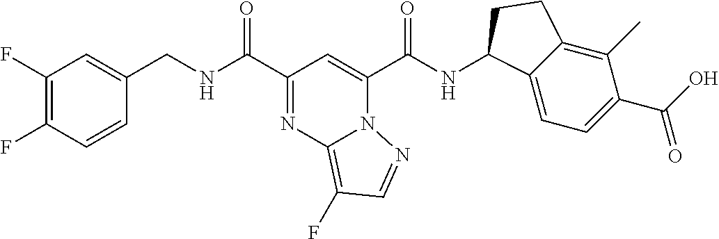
C(NC(C1=NC2=C(F)C=NN2C(C(NC2C3=CC=C(C(O)=O)C(C)=C3CC2)=O)=C1)=O)C1=CC(F)=C(F)C=C1
